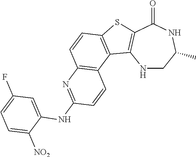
N1CC(C)NC(=O)C2=C1C1=C(S2)C=CC2=C1C=CC(NC1=CC(F)=CC=C1[NO2])=N2
